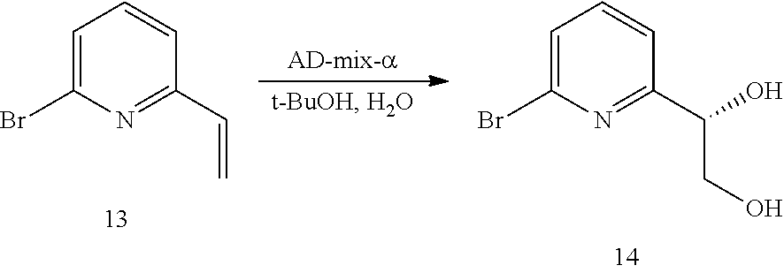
C1=C(Br)N=C(C=C)C=C1.C1=C(Br)N=C(C(CO)O)C=C1
